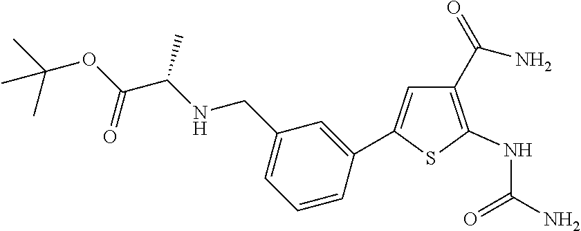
S1C(NC(N)=O)=C(C(=O)N)C=C1C1=CC(CNC(C(OC(C)(C)C)=O)C)=CC=C1
